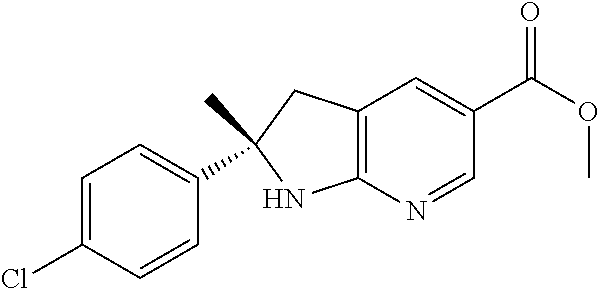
C1(C2=CC=C(Cl)C=C2)(C)NC2=C(C1)C=C(C(OC)=O)C=N2
